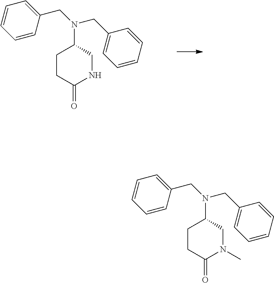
C1CC(=O)NCC1N(CC1=CC=CC=C1)CC1=CC=CC=C1.C1CC(=O)N(C)CC1N(CC1=CC=CC=C1)CC1=CC=CC=C1
